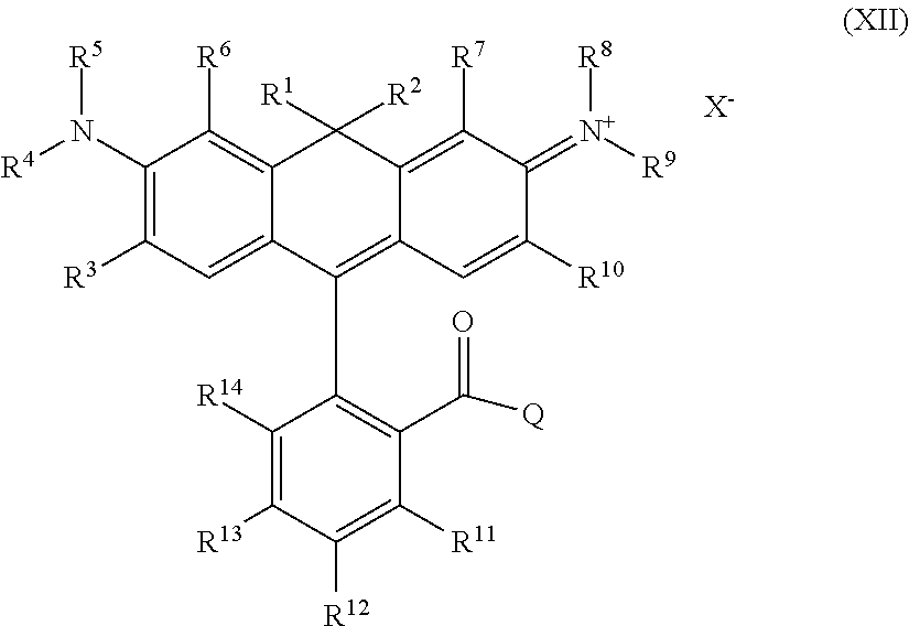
[N+]([R8])([R9])=C1C([R7])=C2C([R1])([R2])C3=C([R6])C(N([R5])[R4])=C([R3])C=C3C(C3=C(C(=O)[Q])C([R11])=C([R12])C([R13])=C3[R14])=C2C=C1[R10].[X-]
